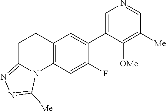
C12=C(C=C(F)C(C3=CN=CC([Me])=C3[OMe])=C1)N1C(=NN=C1[Me])CC2
